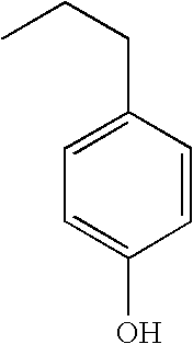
C1=CC(CCC)=CC=C1O
